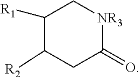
C1([R1])C([R2])CC(=O)[NR3]C1
